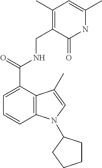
C1=CC2=C(C(C(=O)NCC3=C(C)C=C(C)NC3=O)=C1)C(C)=CN2C1CCCC1
